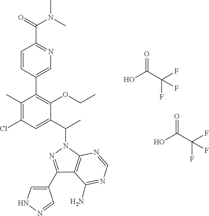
OC(C(F)(F)F)=O.OC(C(F)(F)F)=O.C1(C)=C(Cl)C=C(C(C)N2C3=C(C(C4=CNN=C4)=N2)C(N)=NC=N3)C(OCC)=C1C1=CN=C(C(=O)N(C)C)C=C1
